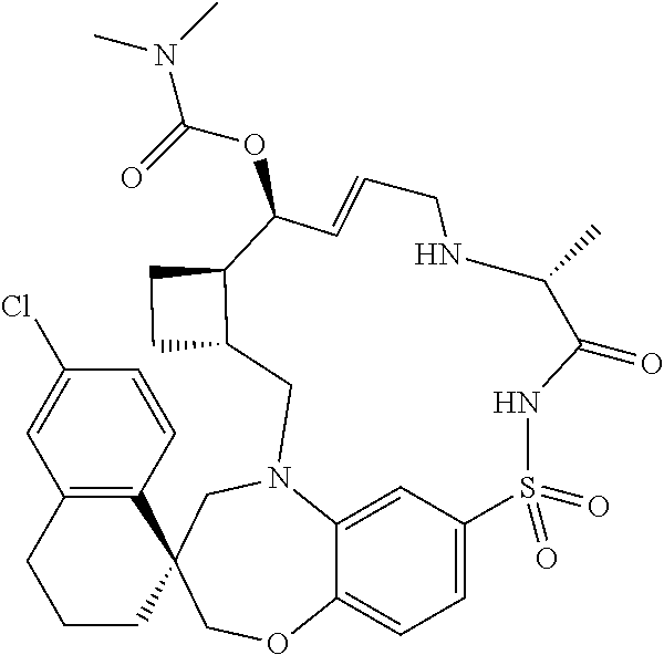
C1=C2C3=CC=C1S(=O)(=O)NC(=O)C(C)NCC=CC(OC(N(C)C)=O)C1CCC1CN2CC1(CO3)C2=C(CCC1)C=C(Cl)C=C2
